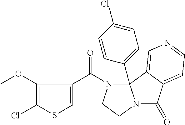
C1(Cl)=C(OC)C(C(N2CCN3C(=O)C4=CC=NC=C4C23C2=CC=C(Cl)C=C2)=O)=CS1
